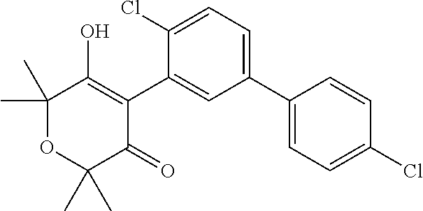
C1(C2=CC=C(Cl)C(C3=C(O)C(C)(C)OC(C)(C)C3=O)=C2)=CC=C(Cl)C=C1
